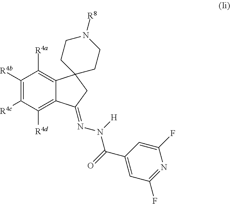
C1([R4b])=C([R4c])C([R4d])=C2C(=C1[R4a])C1(CC2=NN(C(C2=CC(F)=NC(F)=C2)=O)[H])CCN([R8])CC1
